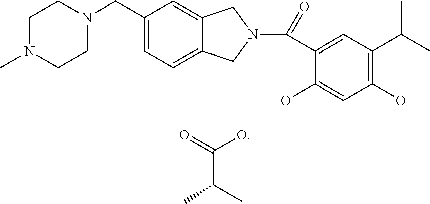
C1(CN2CCN(C)CC2)=CC=C2C(=C1)CN(C(=O)C1=CC(C(C)C)=C(O)C=C1O)C2.O=C(O)C(C)C
